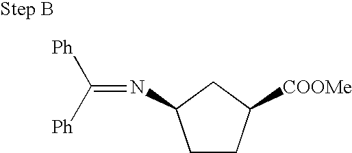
C1CC([COOMe])CC1N=C([Ph])[Ph]
